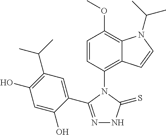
C1=CC(N2C(C3=CC(C(C)C)=C(O)C=C3O)=NNC2=S)=C2C(=C1OC)N(C(C)C)C=C2
